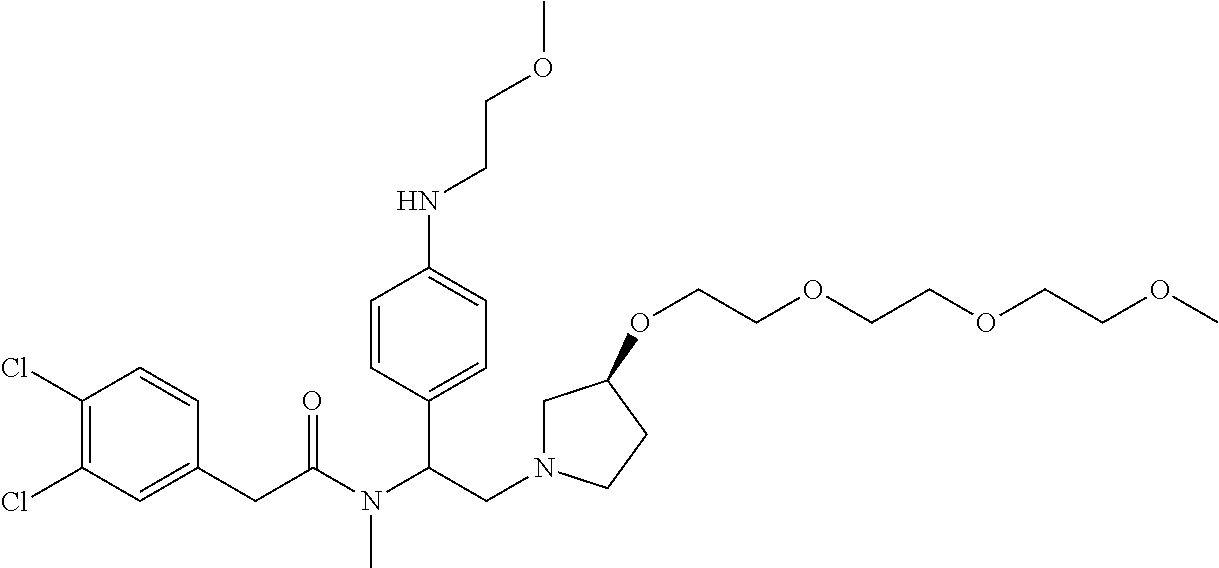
C1=CC(C(N(C(CC2=CC(Cl)=C(Cl)C=C2)=O)C)CN2CC(OCCOCCOCCOC)CC2)=CC=C1NCCOC
